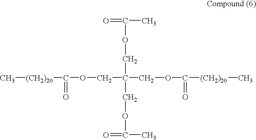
C(COC([(CH2)20]C)=O)(COC(=O)[(CH2)20]C)(COC(=O)C)COC(C)=O
